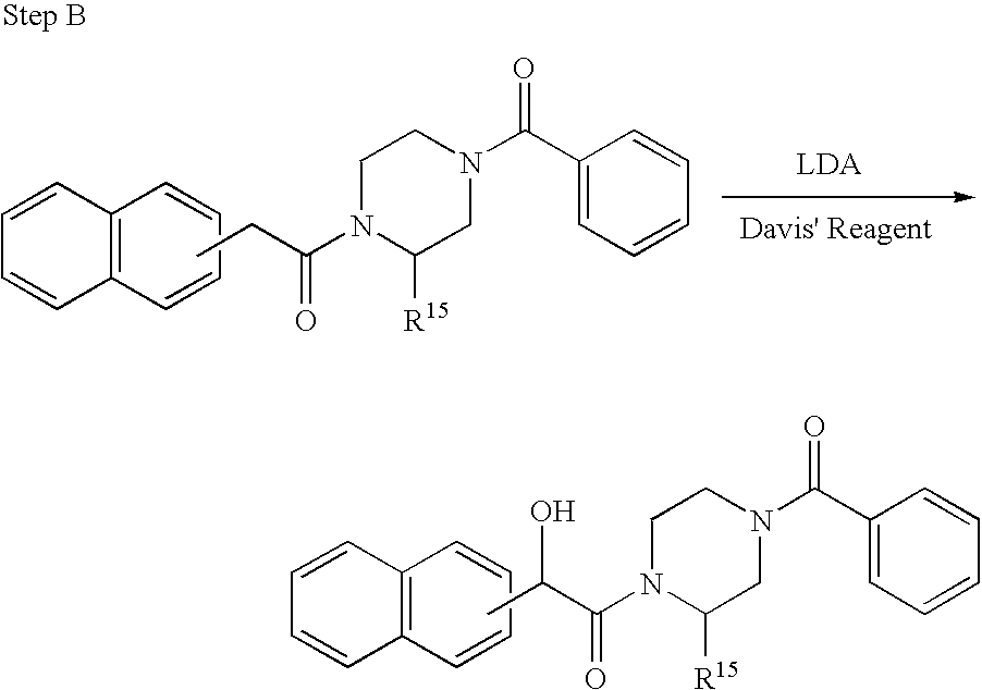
C1=CC2=C(C=C1)C=CC=C2.CC(C(N1C([R15])CN(C(C2=CC=CC=C2)=O)CC1)=O)O.C1=CC2=C(C=C1)C=CC=C2.CCC(N1C([R15])CN(C(C2=CC=CC=C2)=O)CC1)=O
